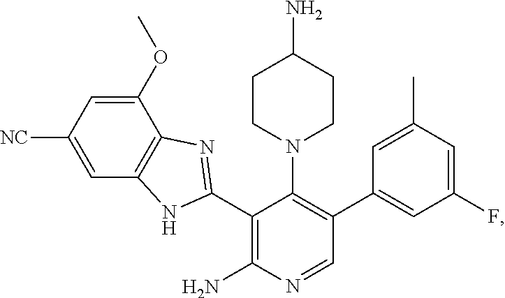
C1([NC])=CC2=C(C(OC)=C1)N=C(C1=C(N)N=CC(C3=CC(F)=CC(C)=C3)=C1N1CCC(N)CC1)N2
